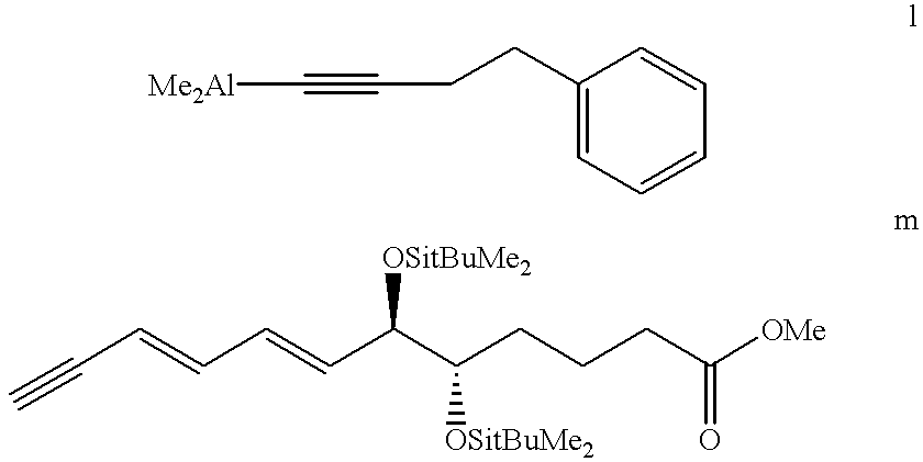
[Me2Al]C#CCCC1=CC=CC=C1.C(C=CC=CC(C(CCCC([OMe])=O)[OSitBuMe2])[OSitBuMe2])#C
